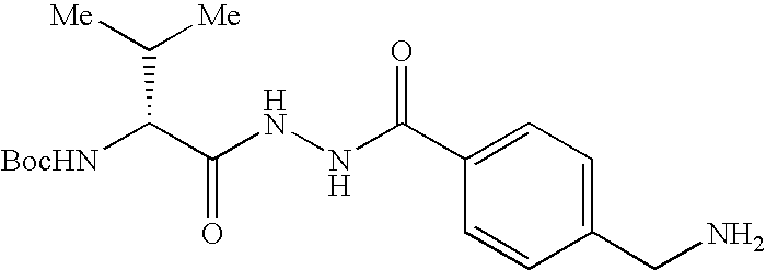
[BocHN]C(C(NNC(C1=CC=C(CN)C=C1)=O)=O)C([Me])[Me]
